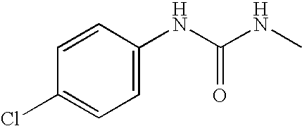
C1(Cl)=CC=C(NC(NC)=O)C=C1
